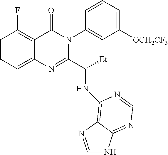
C1=CC=C2C(=C1F)C(=O)N(C1=CC([OCH2CF3])=CC=C1)C(C([Et])NC1=C3C(=NC=N1)NC=N3)=N2
